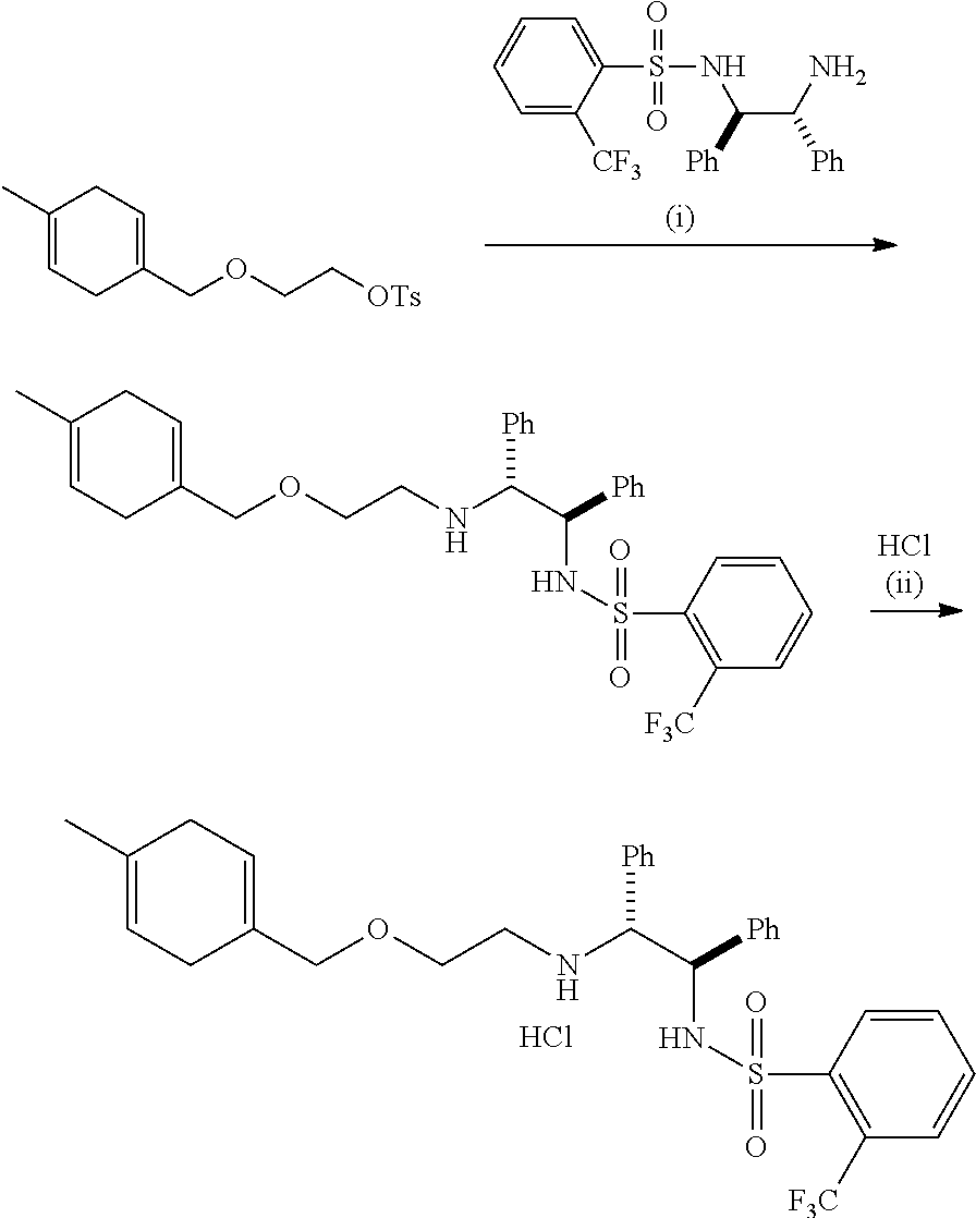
C1=C([CF3])C(S(NC(C(N)[Ph])[Ph])(=O)=O)=CC=C1.C1(C)=CCC(COCC[OTs])=CC1.C1(C)=CCC(COCCNC(C([Ph])NS(=O)(C2=C([F3C])C=CC=C2)=O)[Ph])=CC1.C1(C)=CCC(COCCNC(C([Ph])NS(=O)(C2=C([F3C])C=CC=C2)=O)[Ph])=CC1.Cl
